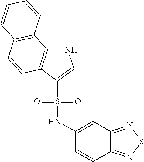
C1=CC2=C(C3=C1C=CC=C3)NC=C2S(=O)(=O)NC1=CC2=NSN=C2C=C1
